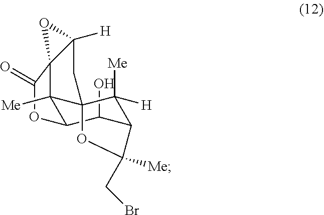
C1(O)C2C3([Me])C4(C([H])([Me])C1C([Me])(CBr)O4)CC1([H])C3(O1)C(=O)O2
